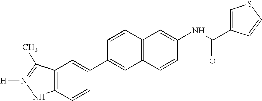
C12=C(C=CC(C3=CC4=C(C=C3)C=C(NC(=O)C3=CSC=C3)C=C4)=C1)NN([H])=C2C
